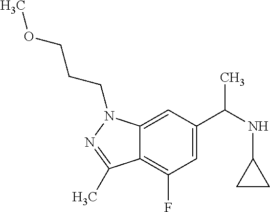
C12=C(F)C=C(C(NC3CC3)C)C=C1N(CCCOC)N=C2C
